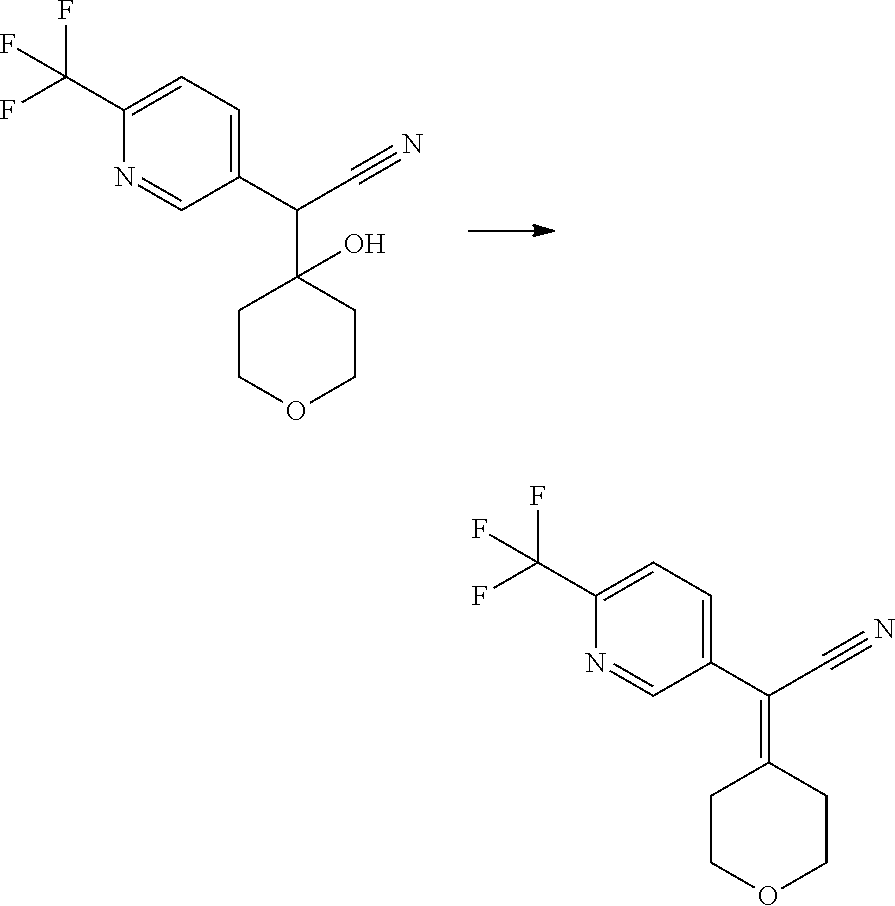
N#CC(C1=CC=C(C(F)(F)F)N=C1)C1(O)CCOCC1.N#CC(C1=CC=C(C(F)(F)F)N=C1)=C1CCOCC1
